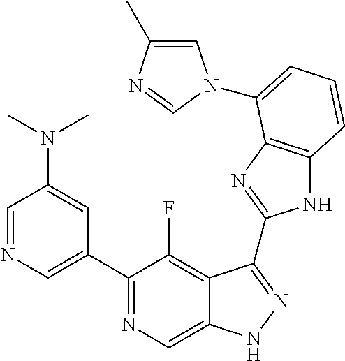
C1=NC=C(C2=NC=C3C(=C2F)C(C2=NC4=C(N2)C=CC=C4N2C=C(C)N=C2)=NN3)C=C1N(C)C
